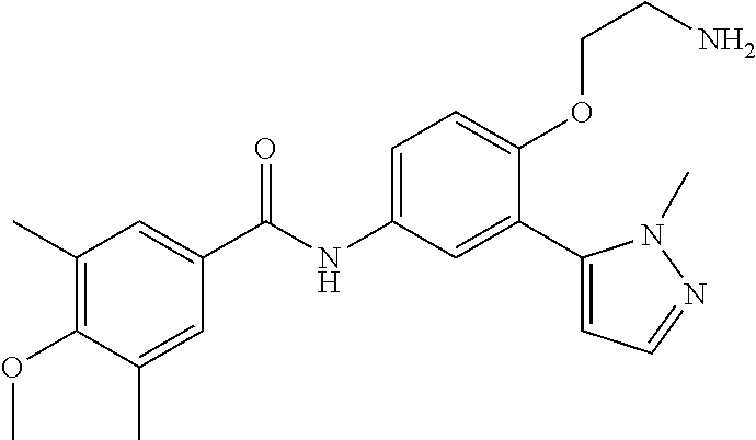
C1(C)=C(OC)C(C)=CC(C(=O)NC2=CC=C(OCCN)C(C3=CC=NN3C)=C2)=C1
